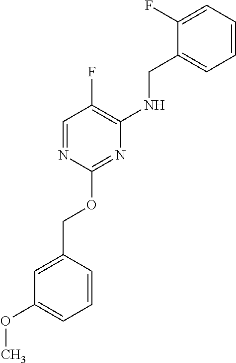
C1=CC=C(F)C(CNC2=C(F)C=NC(OCC3=CC(OC)=CC=C3)=N2)=C1
